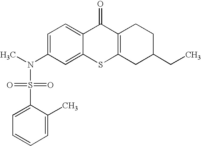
C1=C(N(S(C2=CC=CC=C2C)(=O)=O)C)C=C2C(=C1)C(=O)C1=C(S2)CC(CC)CC1
